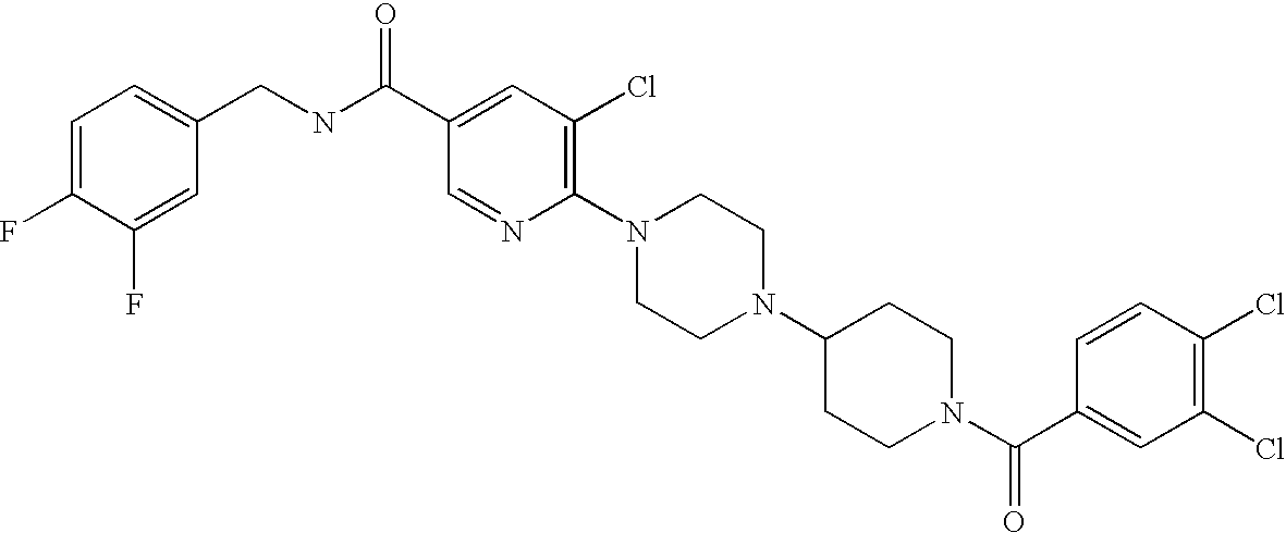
C1(Cl)=C(Cl)C=C(C(N2CCC(N3CCN(C4=C(Cl)C=C(C(NCC5=CC=C(F)C(F)=C5)=O)C=N4)CC3)CC2)=O)C=C1
